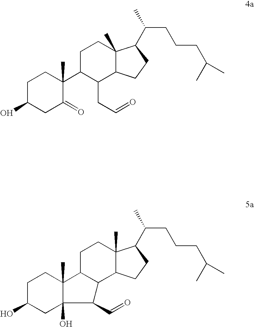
C1C(O)CC(=O)C(C2C(CC=O)C3C(C)(CC2)C(C(C)CCCC(C)C)CC3)(C)C1.C1C(O)CC2(O)C(C)(C1)C1C(C2C=O)C2C(C)(CC1)C(C(C)CCCC(C)C)CC2
